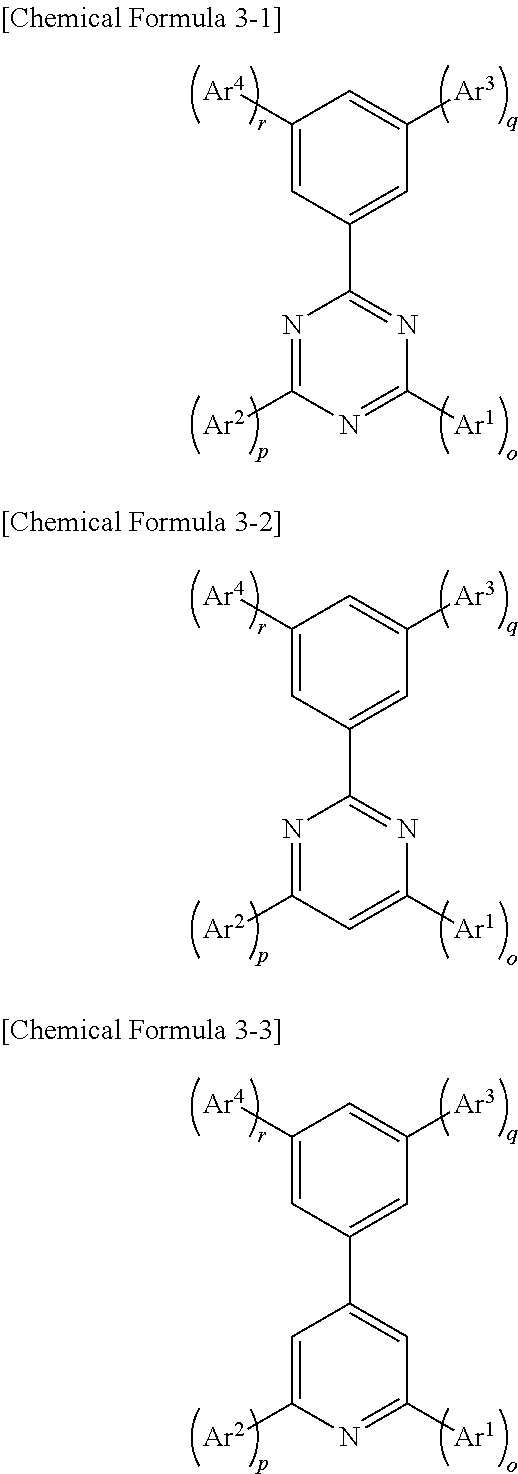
C1([Ar4])=CC(C2=NC([Ar1])=NC([Ar2])=N2)=CC([Ar3])=C1.C1([Ar4])=CC(C2=NC([Ar1])=CC([Ar2])=N2)=CC([Ar3])=C1.C1([Ar4])=CC(C2=CC([Ar1])=NC([Ar2])=C2)=CC([Ar3])=C1
